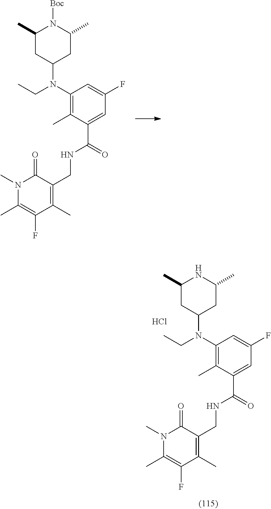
C1(N(CC)C2CC(C)N([Boc])C(C)C2)=C(C)C(C(=O)NCC2=C(C)C(F)=C(C)N(C)C2=O)=CC(F)=C1.C1(N(CC)C2CC(C)NC(C)C2)=C(C)C(C(=O)NCC2=C(C)C(F)=C(C)N(C)C2=O)=CC(F)=C1.Cl
